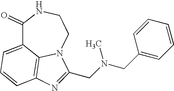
C1(=O)C2=CC=CC3=C2N(CCN1)C(CN(CC1=CC=CC=C1)C)=N3
